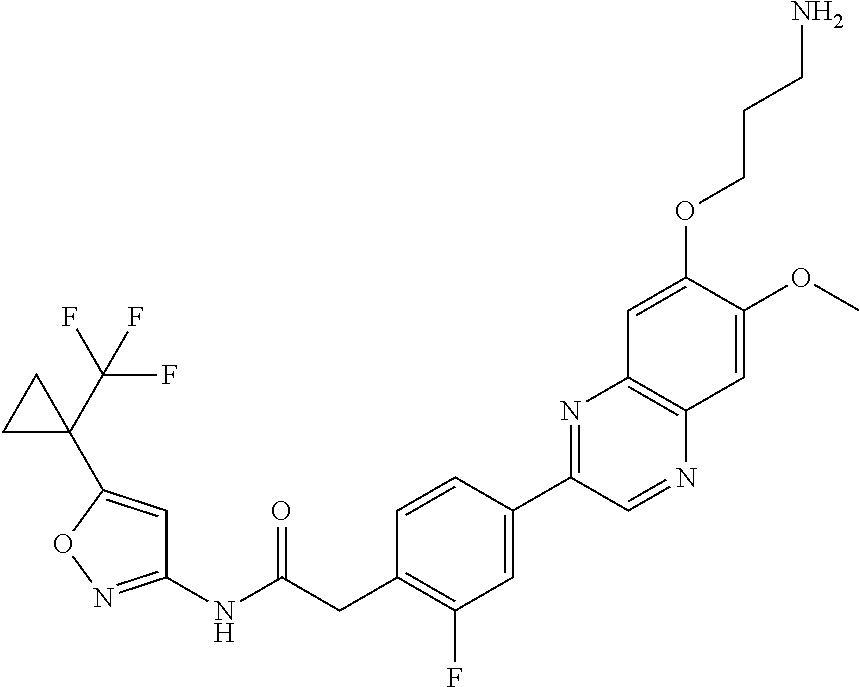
C1(NC(CC2=C(F)C=C(C3=NC4=C(N=C3)C=C(OC)C(OCCCN)=C4)C=C2)=O)=NOC(C2(C(F)(F)F)CC2)=C1
